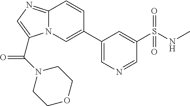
N12C(=NC=C1C(=O)N1CCOCC1)C=CC(C1=CN=CC(S(NC)(=O)=O)=C1)=C2
